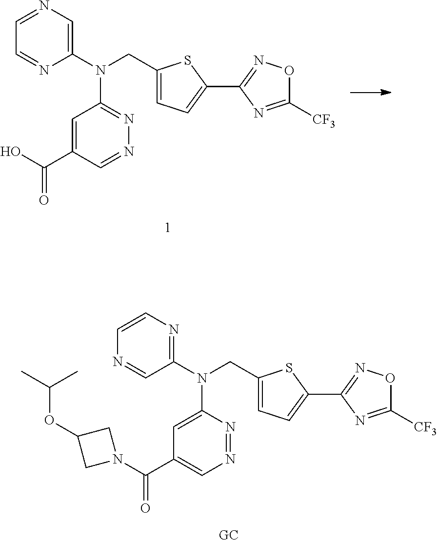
C1=NC=C(N(CC2=CC=C(C3=NOC([CF3])=N3)S2)C2=NN=CC(C(=O)O)=C2)N=C1.[GC].C1=CN=C(N(CC2=CC=C(C3=NOC([CF3])=N3)S2)C2=CC(C(=O)N3CC(OC(C)C)C3)=CN=N2)C=N1
